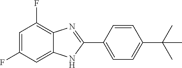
C1=C(F)C=C2C(=C1F)N=C(C1=CC=C(C(C)(C)C)C=C1)N2
